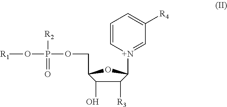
[R1]OP(OCC1C(O)C([R3])C([N+]2=CC([R4])=CC=C2)O1)([R2])=O
